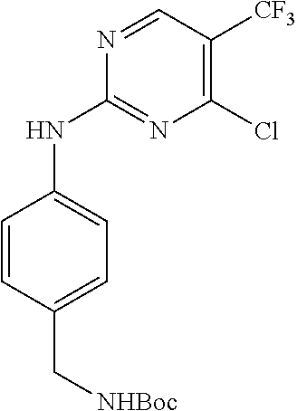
C1(Cl)=C([CF3])C=NC(NC2=CC=C(C[NHBoc])C=C2)=N1
